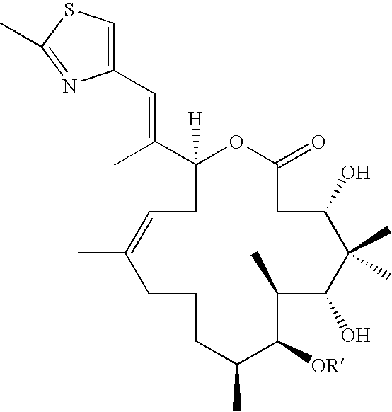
C1([H])(C(C)=CC2=CSC(C)=N2)OC(=O)CC(O)C(C)(C)C(O)C(C)C([OR])C(C)CCCC(C)=CC1
